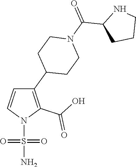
C1(C2CCN(C(=O)C3CCCN3)CC2)=C(C(O)=O)N(S(N)(=O)=O)C=C1
